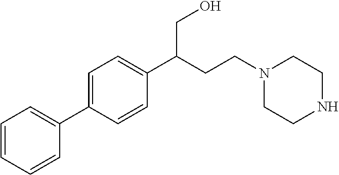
C1=CC=CC(C2=CC=C(C(CCN3CCNCC3)CO)C=C2)=C1
